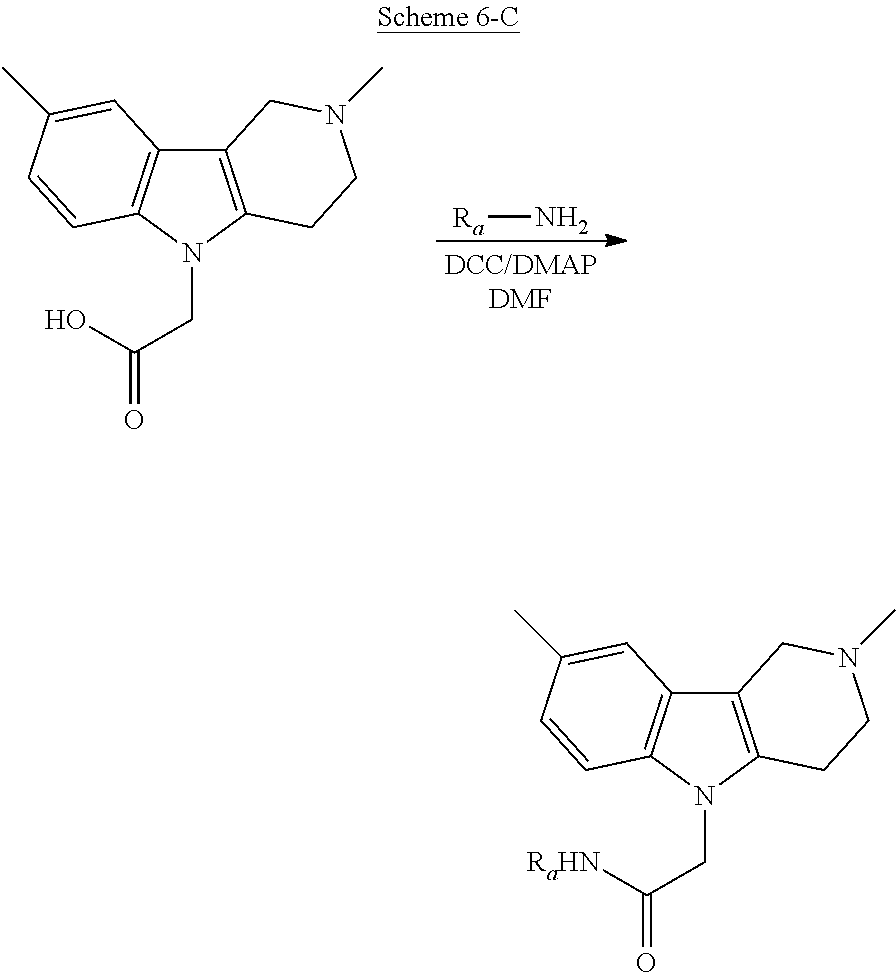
[Ra]N.C12=C(N(CC(O)=O)C3=C1C=C(C)C=C3)CCN(C)C2.C12=C(N(CC([RaHN])=O)C3=C1C=C(C)C=C3)CCN(C)C2
